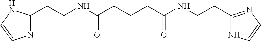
N(C(CCCC(NCCC1=NC=CN1)=O)=O)CCC1=NC=CN1
